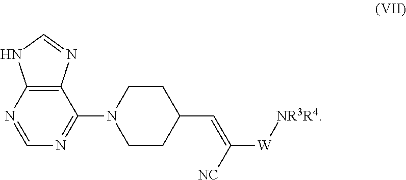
C12=C(N=CN1)C(N1CCC(C=C([NC])[W][NR3R4])CC1)=NC=N2
